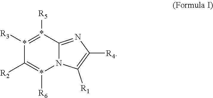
*1([R3])=*([R5])C2=NC([R4])=C([R1])N2*([R6])=C1[R2]
